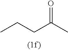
C(=O)(CCC)C
